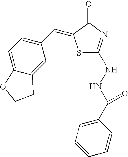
C1=C2C(=CC(C=C3SC(NNC(=O)C4=CC=CC=C4)=NC3=O)=C1)CCO2
